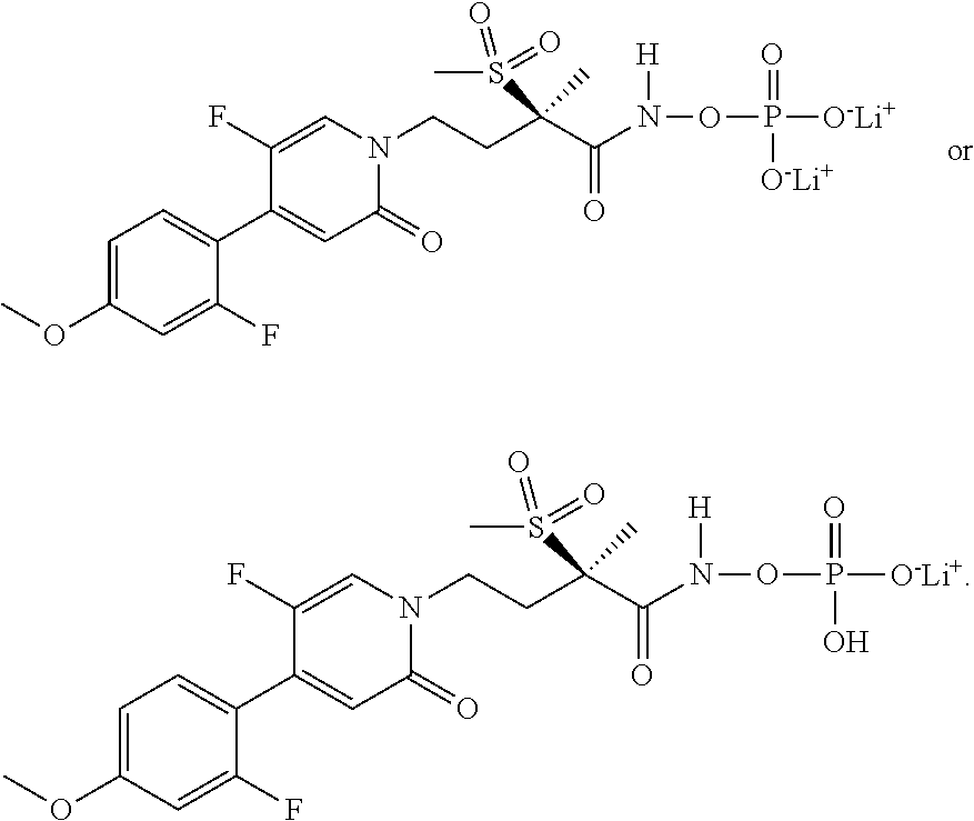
C1=C(OC)C=C(F)C(C2=CC(=O)N(CCC(C(N([H])OP(=O)([O-Li+])[O-Li+])=O)(S(C)(=O)=O)C)C=C2F)=C1.C1=C(OC)C=C(F)C(C2=CC(=O)N(CCC(C(N([H])OP(=O)(O)[O-Li+])=O)(S(C)(=O)=O)C)C=C2F)=C1
